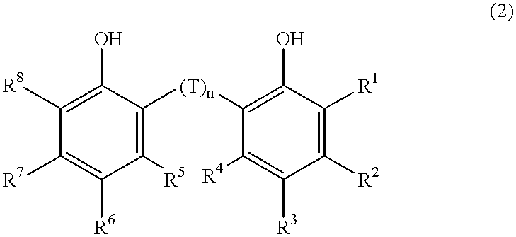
C1([R8])=C(O)C([(T)n]C2=C(O)C([R1])=C([R2])C([R3])=C2[R4])=C([R5])C([R6])=C1[R7]
